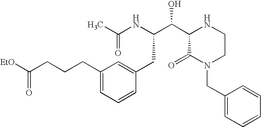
C(NC(CC1=CC(CCCC([EtO])=O)=CC=C1)C(C1C(=O)N(CC2=CC=CC=C2)CCN1)O)(=O)C
